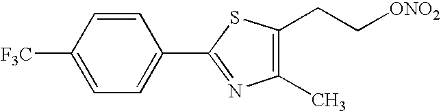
C1(C)=C(CC[ONO2])SC(C2=CC=C([F3C])C=C2)=N1
